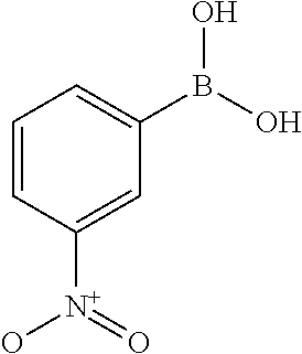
C1=CC([N+](O)=O)=CC(B(O)O)=C1
